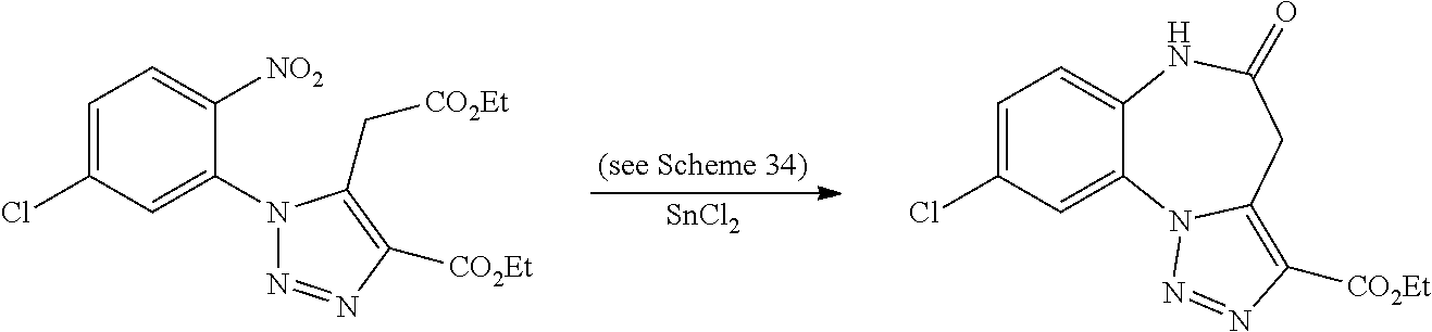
C1=C(Cl)C=C(N2N=NC([CO2Et])=C2C[CO2Et])C([NO2])=C1.[SnCl2].C1=C(Cl)C=C2C(=C1)NC(=O)CC1=C([CO2Et])N=NN21
